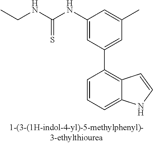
C1(NC(NCC)=S)=CC(C2=C3C(=CC=C2)NC=C3)=CC(C)=C1
